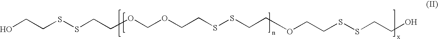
OCCSSCCOCOCCSSCCOCCSSCCO
